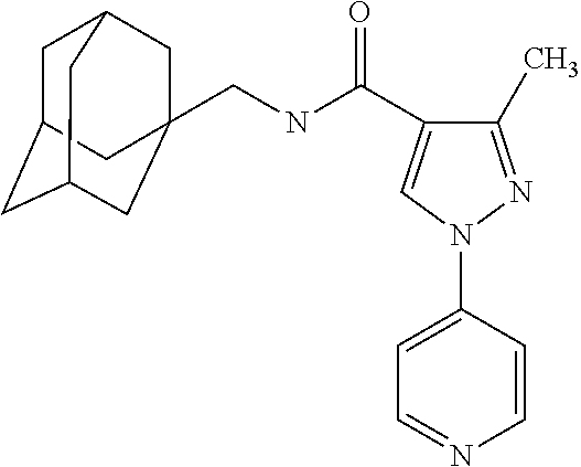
C1C2CC3CC(CNC(C4=CN(C5=CC=NC=C5)N=C4C)=O)(CC1C3)C2
